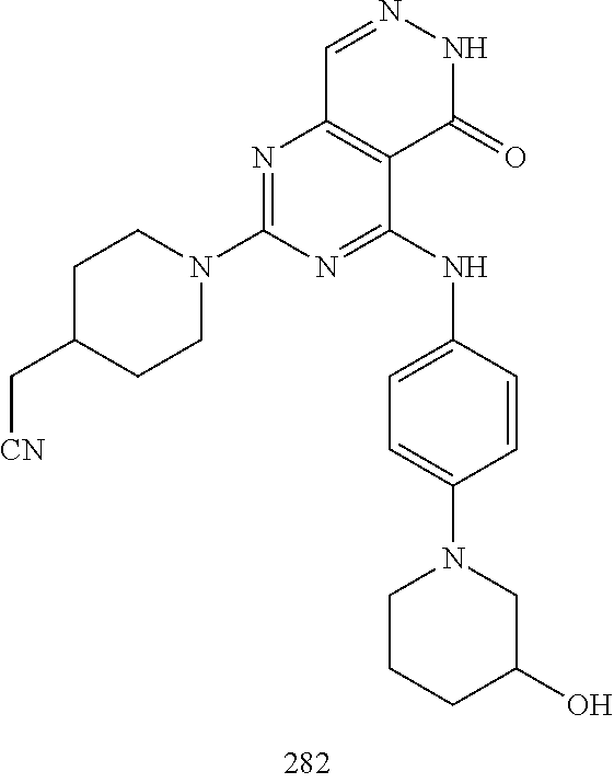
C1=NNC(=O)C2=C1N=C(N1CCC(C[CN])CC1)N=C2NC1=CC=C(N2CCCC(O)C2)C=C1
